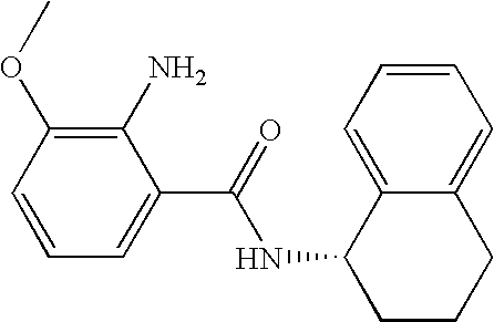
C1=CC=C(C(=O)NC2CCCC3=CC=CC=C23)C(N)=C1OC
